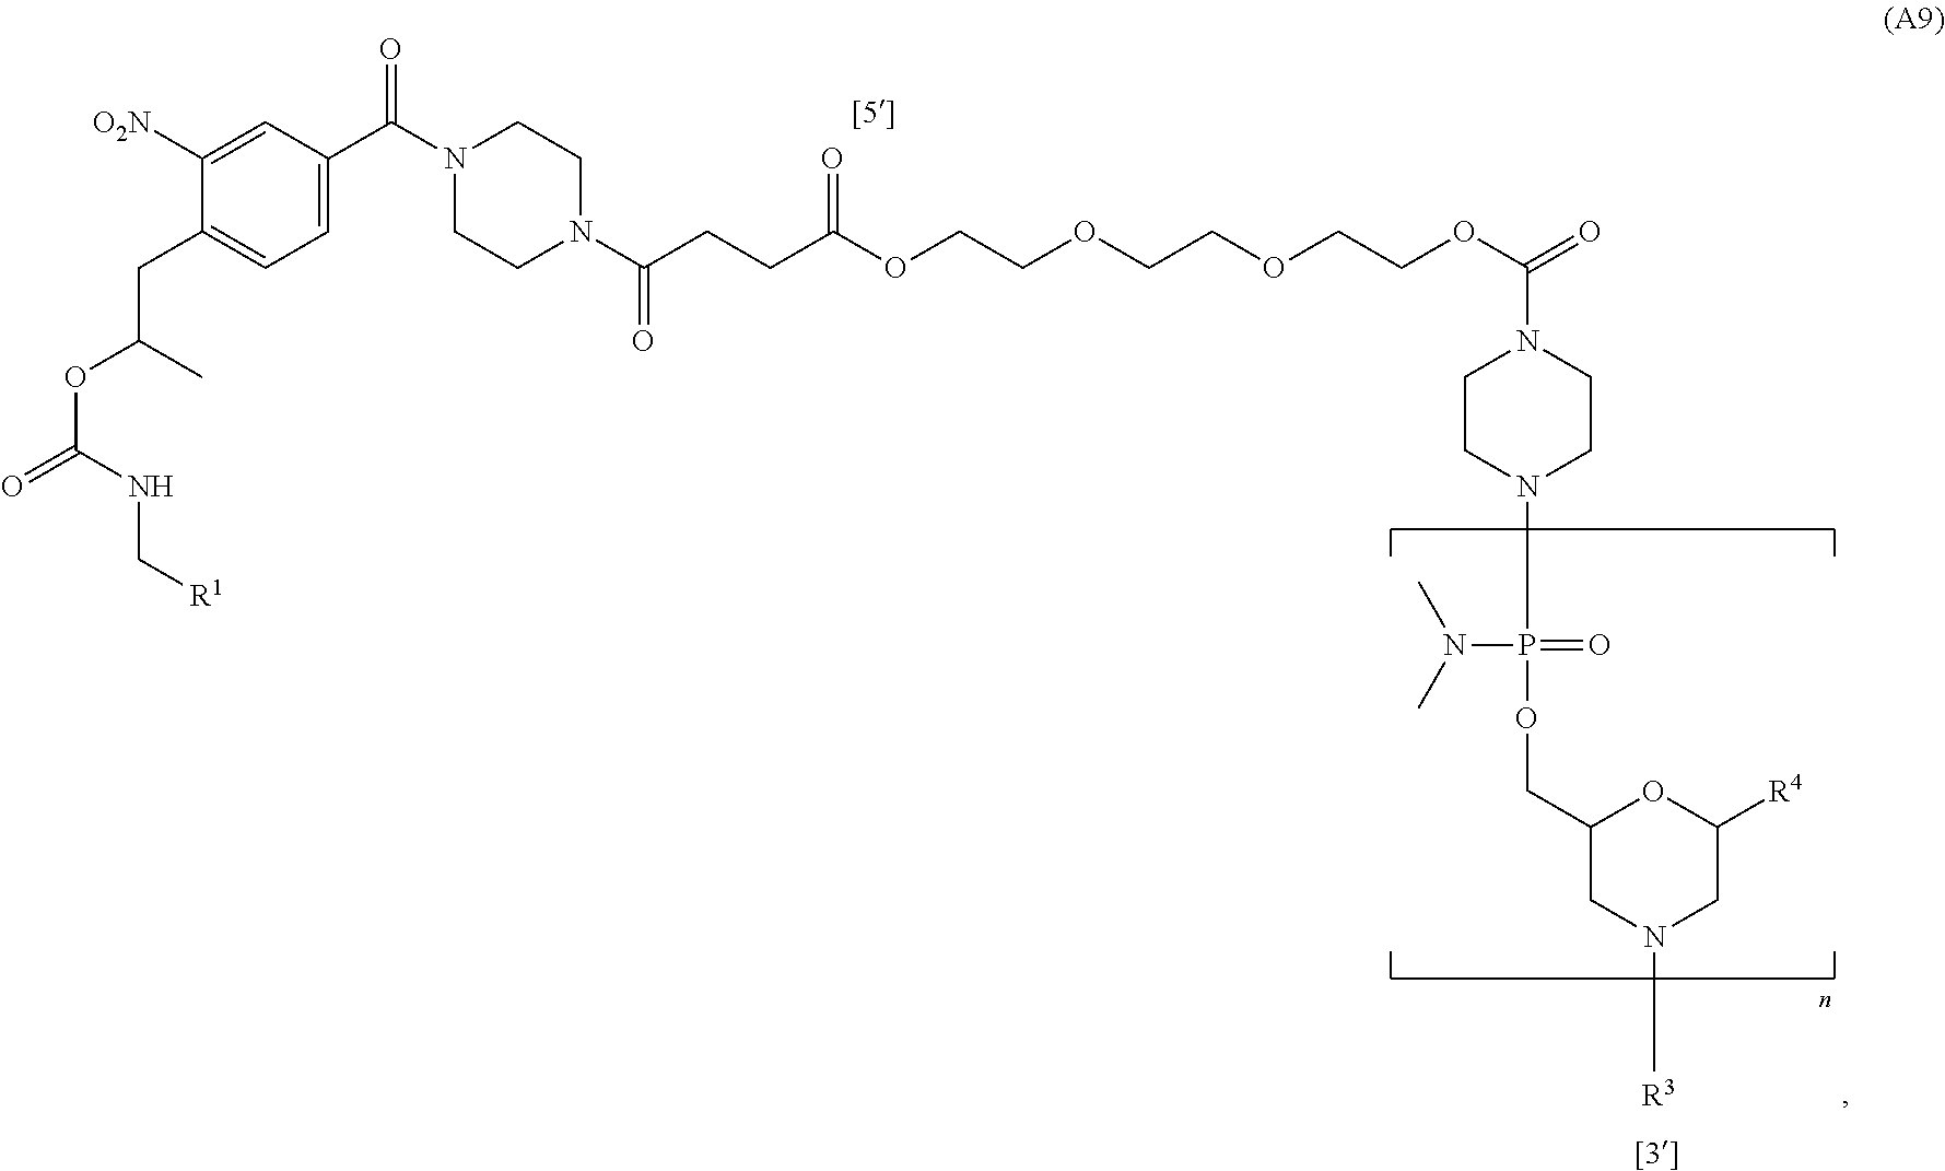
C1=C(C(N2CCN(C(CCC(OCCOCCOCCOC(=O)N3CCN(P(N(C)C)(=O)OCC4CN([R3])CC([R4])O4)CC3)=O)=O)CC2)=O)C=C([O2N])C(CC(OC(=O)NC[R1])C)=C1
